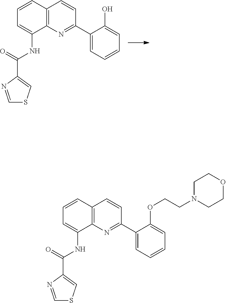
C12=C(N=C(C3=CC=CC=C3O)C=C1)C(NC(=O)C1=CSC=N1)=CC=C2.C12=C(N=C(C3=CC=CC=C3OCCN3CCOCC3)C=C1)C(NC(=O)C1=CSC=N1)=CC=C2
